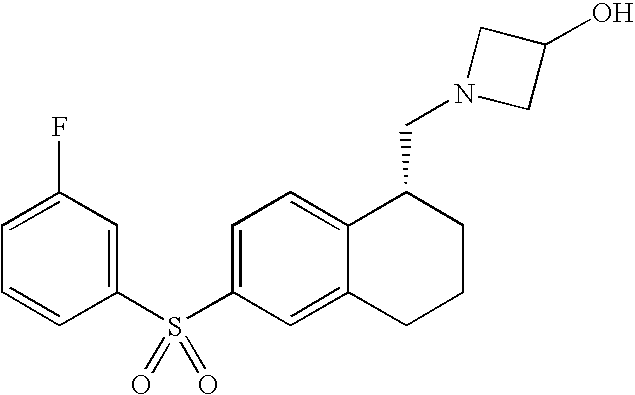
C1(S(C2=CC=C3C(=C2)CCCC3CN2CC(O)C2)(=O)=O)=CC(F)=CC=C1
